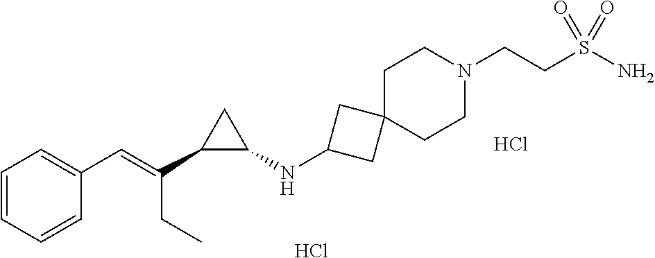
C1=CC=CC(C=C(C2C(NC3CC4(C3)CCN(CCS(N)(=O)=O)CC4)C2)CC)=C1.Cl.Cl
